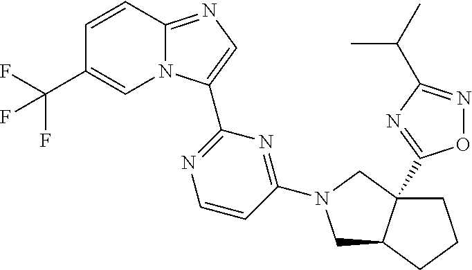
C12=NC=C(C3=NC=CC(N4CC5CCCC5(C5=NC(C(C)C)=NO5)C4)=N3)N1C=C(C(F)(F)F)C=C2
